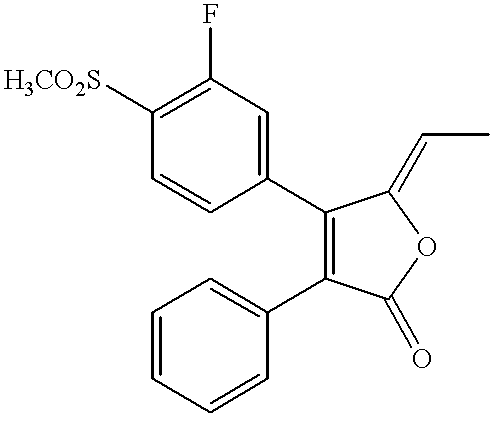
C1=CC([H3CO2S])=C(F)C=C1C1=C(C2=CC=CC=C2)C(=O)OC1=CC
